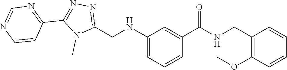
N1=C(CNC2=CC=CC(C(=O)NCC3=C(OC)C=CC=C3)=C2)N(C)C(C2=NC=NC=C2)=N1
